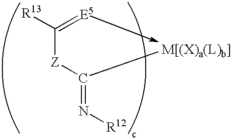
C(=N[R12])([Z]C([R13])=[E5])[M[(X)a(L)b]]
